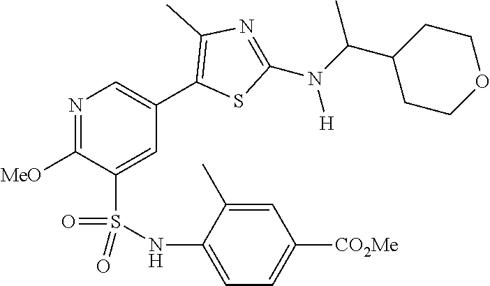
N1=C([MeO])C(S(NC2=CC=C([CO2Me])C=C2C)(=O)=O)=CC(C2=C(C)N=C(N(C(C3CCOCC3)C)[H])S2)=C1
